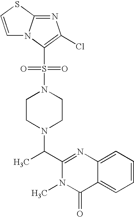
C1(C(N2CCN(S(=O)(=O)C3=C(Cl)N=C4N3C=CS4)CC2)C)=NC2=CC=CC=C2C(=O)N1C
